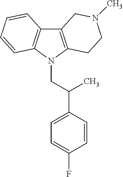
C12=C(N(CC(C3=CC=C(F)C=C3)C)C3=C1C=CC=C3)CCN(C)C2
